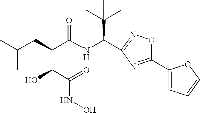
CC(CC(C(NC(C(C)(C)C)C1=NOC(C2=CC=CO2)=N1)=O)C(O)C(=O)NO)C
